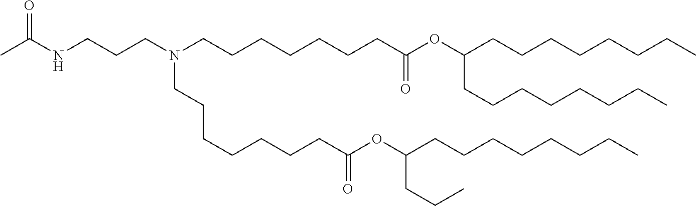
C(C(=O)OC(CCC)CCCCCCCC)CCCCCCN(CCCCCCCC(OC(CCCCCCCC)CCCCCCCC)=O)CCCNC(=O)C
